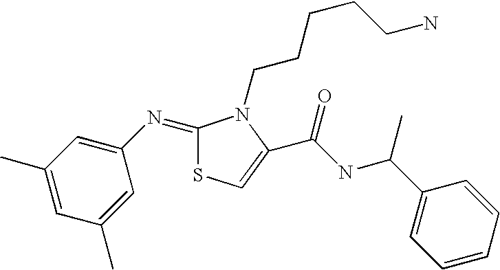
N(C1=CC(C)=CC(C)=C1)=C1SC=C(C(NC(C2=CC=CC=C2)C)=O)N1CCCCCN
